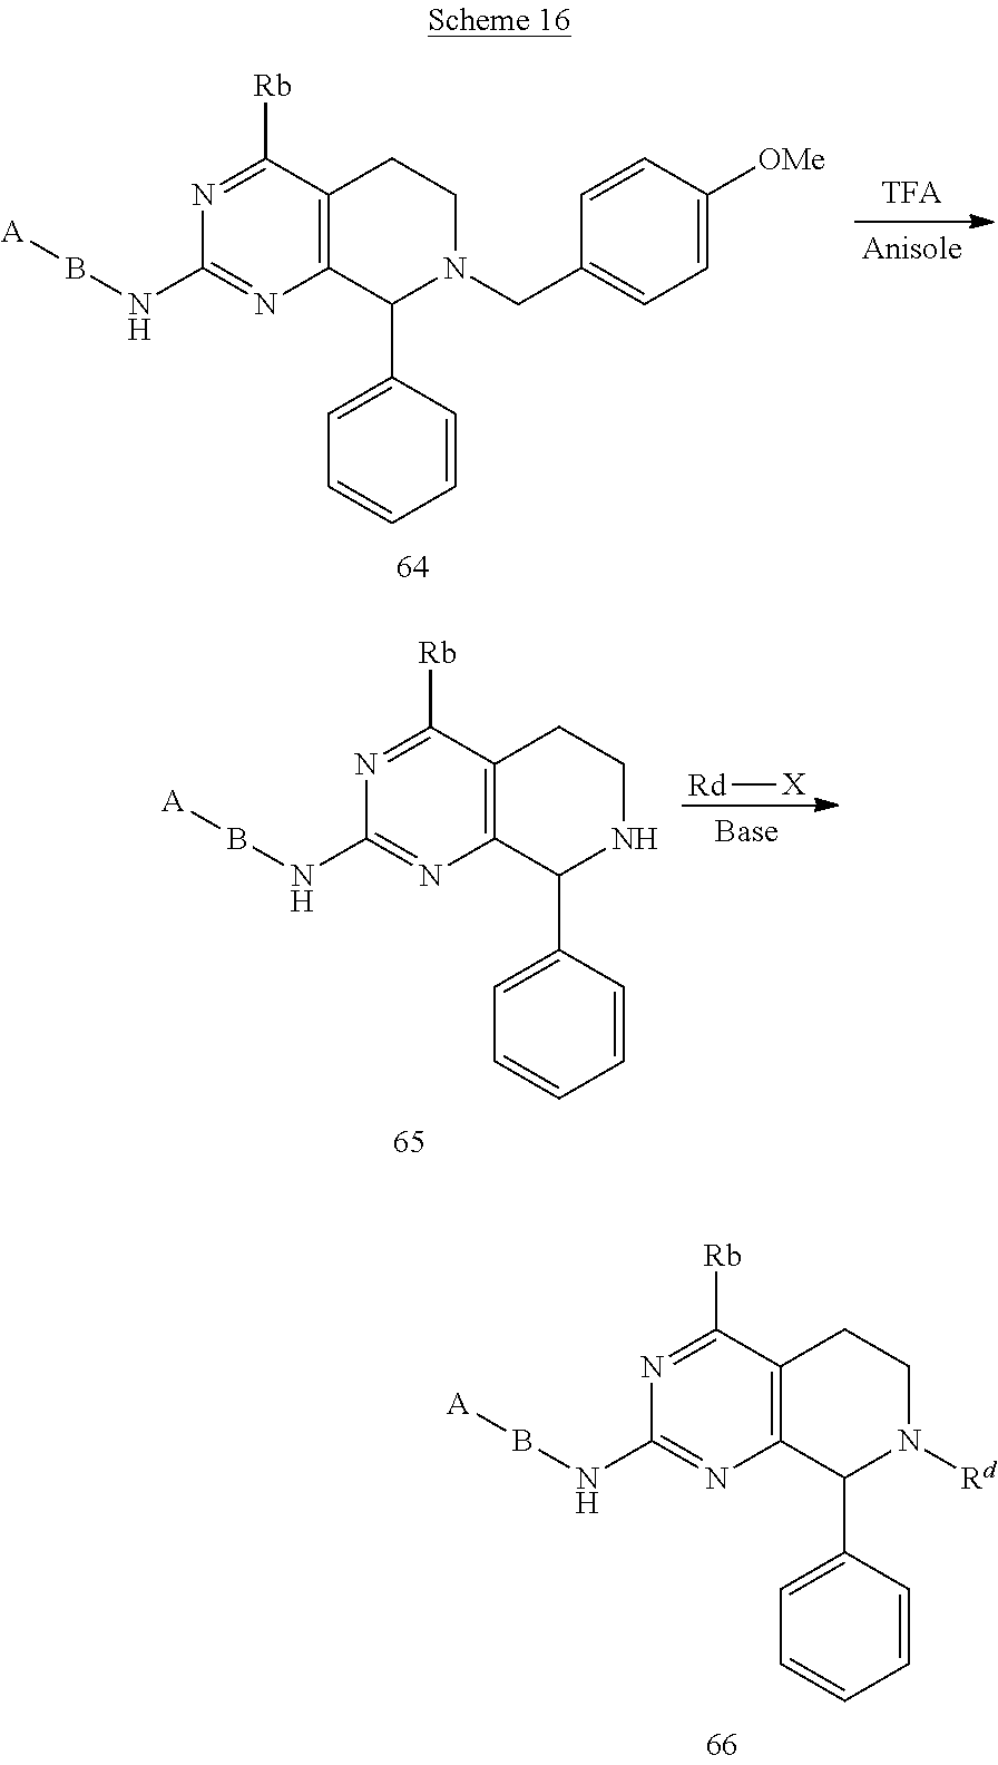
C1=C(C2NCCC3=C2N=C(NB[A])N=C3[Rb])C=CC=C1.[Rd][X].C1=C(C2N([Rd])CCC3=C2N=C(NB[A])N=C3[Rb])C=CC=C1.C1=C(C2C3=C(CCN2CC2=CC=C([OMe])C=C2)C([Rb])=NC(NB[A])=N3)C=CC=C1
